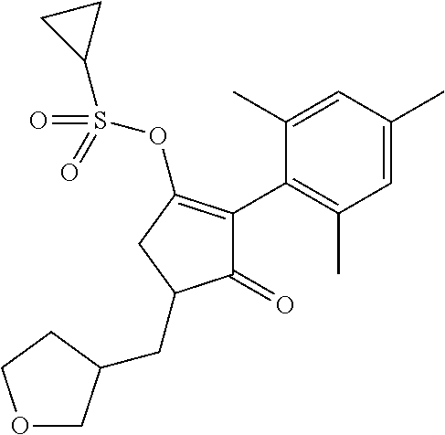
C1(=O)C(C2=C(C)C=C(C)C=C2C)=C(OS(=O)(C2CC2)=O)CC1CC1COCC1
